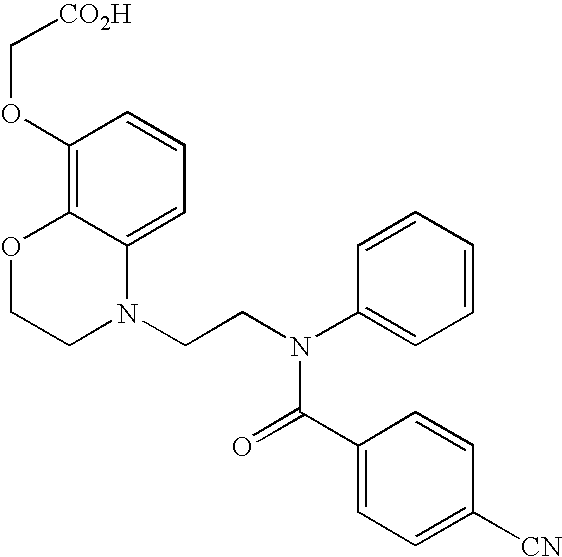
C1=C2C(=C(OC[CO2H])C=C1)OCCN2CCN(C1=CC=CC=C1)C(=O)C1=CC=C([CN])C=C1
